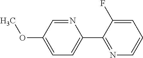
C1(C2=NC=CC=C2F)=CC=C(OC)C=N1
